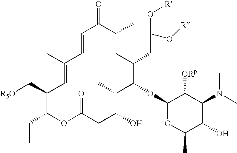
[R5O]CC1C(CC)OC(=O)CC(O)C(C)C(OC2OC(C)C(O)C(N(C)C)C2[ORp])C(CC(O[R])O[R])CC(C)C(=O)C=CC(C)=C1
